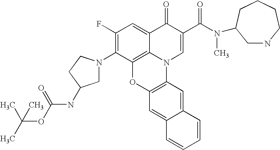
C1(F)=C(N2CC(NC(OC(C)(C)C)=O)CC2)C2=C3C(=C1)C(=O)C(C(N(C)C1CNCCCC1)=O)=CN3C1=C(O2)C=C2C(=C1)C=CC=C2
